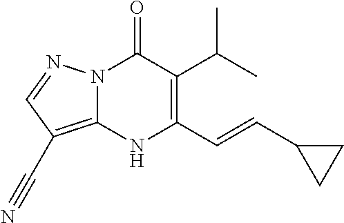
N12C(=C(C#N)C=N1)NC(C=CC1CC1)=C(C(C)C)C2=O
